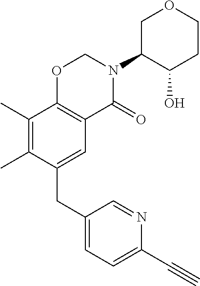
C1(CC2=CC3=C(C(C)=C2C)OCN(C2C(O)CCOC2)C3=O)=CC=C(C#C)N=C1
